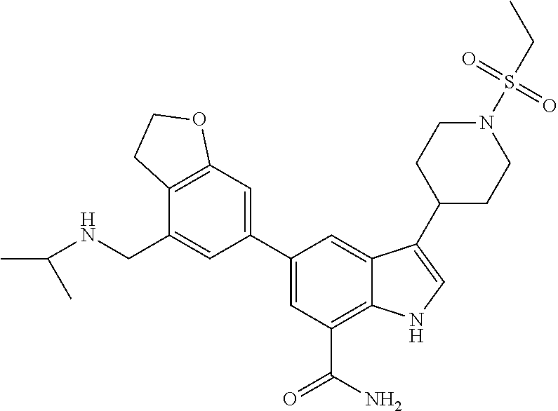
C1(C2=CC3=C(C(CNC(C)C)=C2)CCO3)=CC(C(N)=O)=C2C(=C1)C(C1CCN(S(CC)(=O)=O)CC1)=CN2
